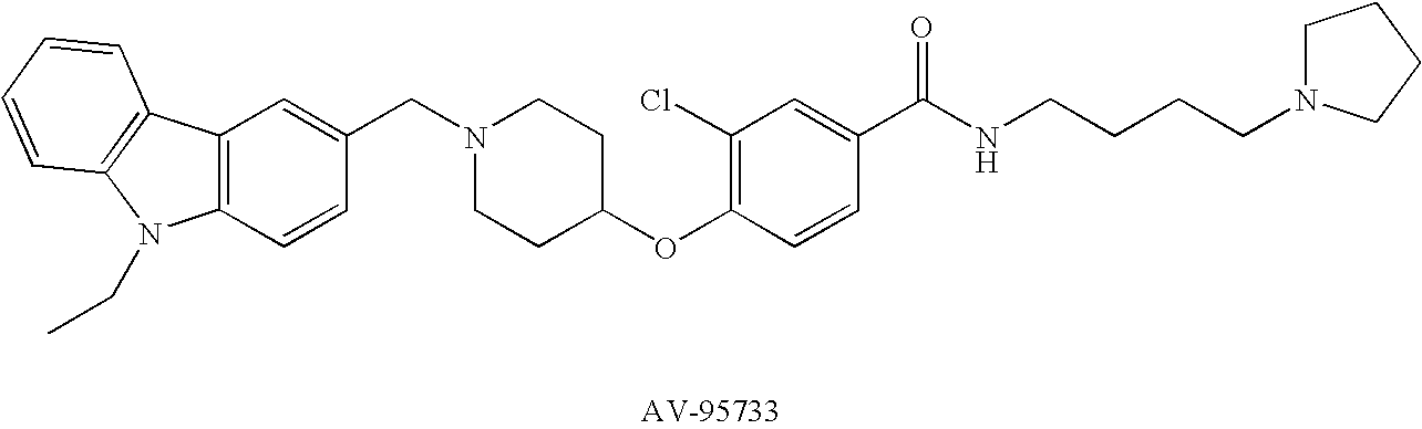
C1(CN2CCC(OC3=C(Cl)C=C(C(NCCCCN4CCCC4)=O)C=C3)CC2)=CC2=C(C=C1)N(CC)C1=C2C=CC=C1
